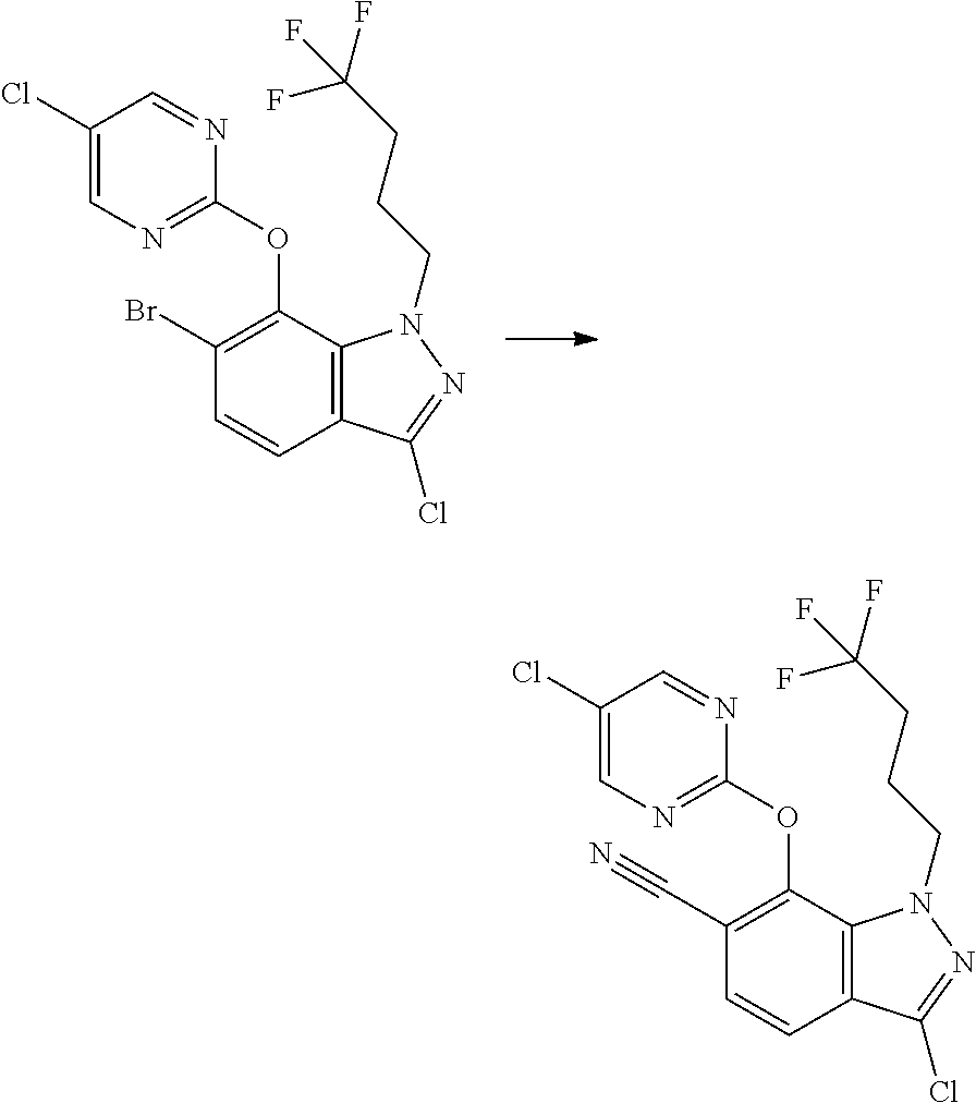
C12=C(C(OC3=NC=C(Cl)C=N3)=C(Br)C=C1)N(CCCC(F)(F)F)N=C2Cl.C12=C(C(OC3=NC=C(Cl)C=N3)=C(C#N)C=C1)N(CCCC(F)(F)F)N=C2Cl
